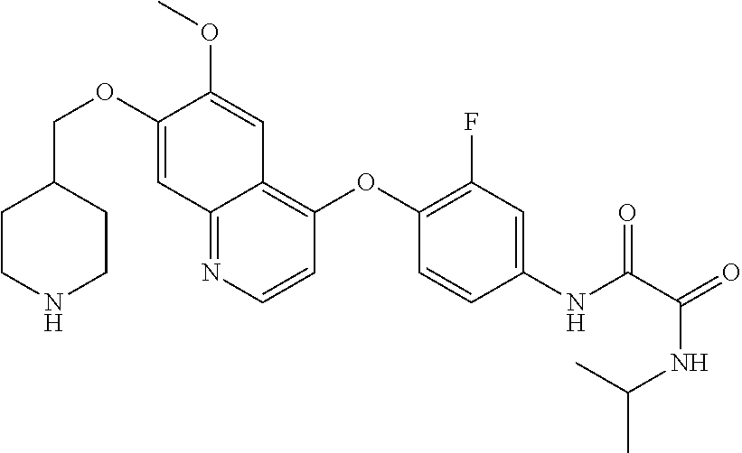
C(OC1=CC2=NC=CC(OC3=C(F)C=C(NC(=O)C(NC(C)C)=O)C=C3)=C2C=C1OC)C1CCNCC1
